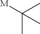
[M]C(C)(C)C
